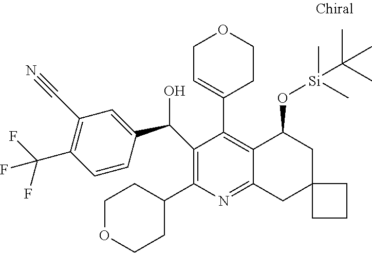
N1=C2C(=C(C3=CCOCC3)C(C(C3=CC(C#N)=C(C(F)(F)F)C=C3)O)=C1C1CCOCC1)C(O[Si](C(C)(C)C)(C)C)CC1(C2)CCC1
